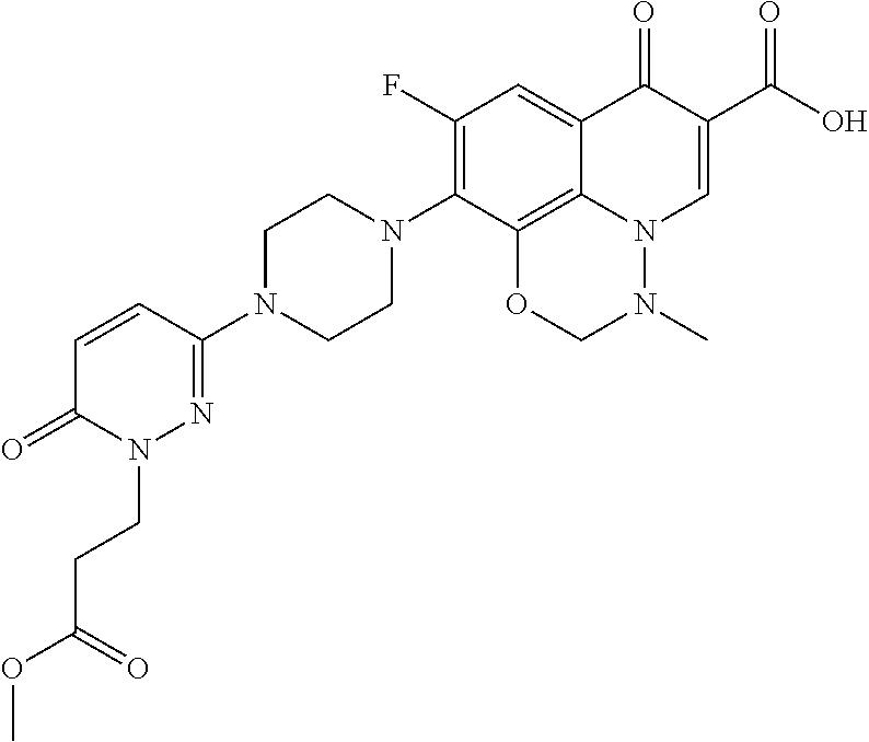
O=C1N(CCC(OC)=O)N=C(N2CCN(C3=C(F)C=C4C5=C3OCN(C)N5C=C(C(O)=O)C4=O)CC2)C=C1
